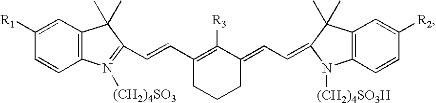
C1([R1])=CC2=C(C=C1)N([(CH2)4SO3])=C(C=CC1=C([R3])C(=CC=C3C(C)(C)C4=C(C=CC([R2])=C4)N3[(CH2)4SO3H])CCC1)C2(C)C
